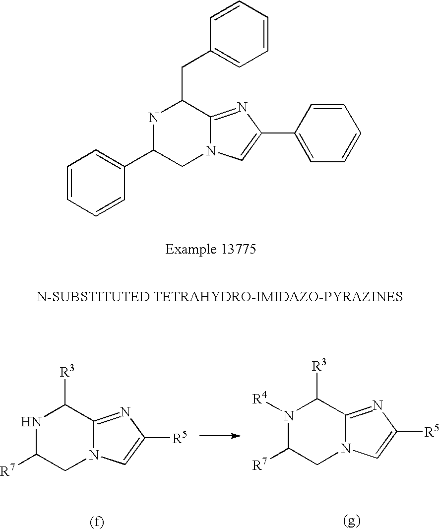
C1=CC=CC(C2CN3C(=NC(C4=CC=CC=C4)=C3)C(CC3=CC=CC=C3)N2)=C1.N1C([R7])CN2C(=NC([R5])=C2)C1[R3].N1([R4])C([R7])CN2C(=NC([R5])=C2)C1[R3]
